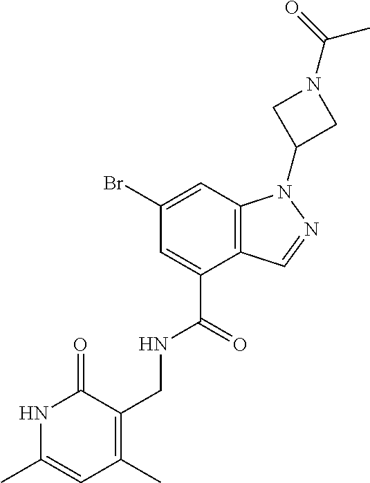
C1(Br)=CC2=C(C(C(=O)NCC3=C(C)C=C(C)NC3=O)=C1)C=NN2C1CN(C(=O)C)C1
